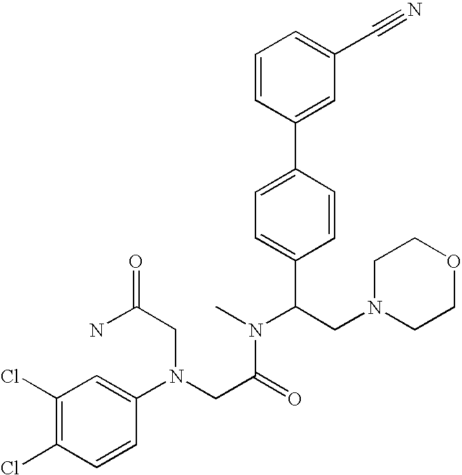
C1(Cl)=C(Cl)C=CC(N(CC(N)=O)CC(N(C)C(CN2CCOCC2)C2=CC=C(C3=CC(C#N)=CC=C3)C=C2)=O)=C1
